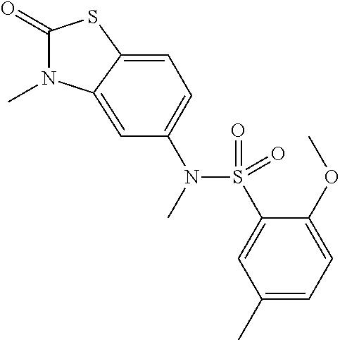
C1(=O)N(C)C2=CC(N(S(C3=CC(C)=CC=C3OC)(=O)=O)C)=CC=C2S1
